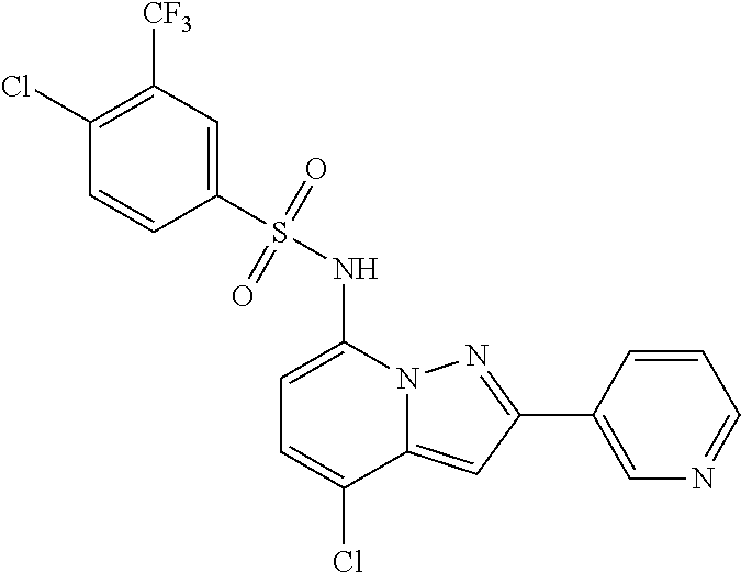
C1=C(NS(C2=CC([CF3])=C(Cl)C=C2)(=O)=O)N2C(=CC(C3=CN=CC=C3)=N2)C(Cl)=C1
